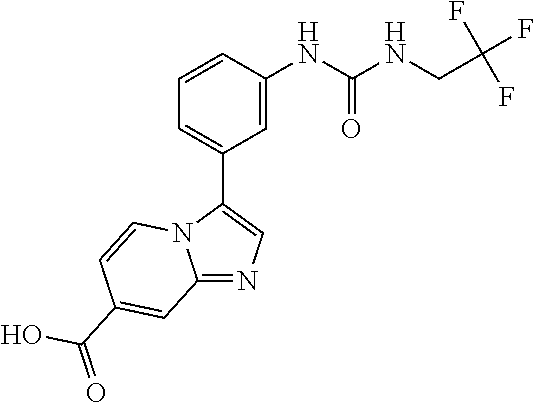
C12=NC=C(C3=CC=CC(NC(NCC(F)(F)F)=O)=C3)N1C=CC(C(=O)O)=C2
